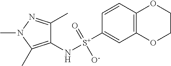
C1(N[S+](C2=CC3=C(C=C2)OCCO3)(=O)[O-])=C(C)N(C)N=C1C
